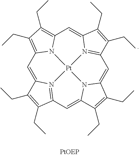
C1=C2N3=C(C=C4N5C(=CC6=N7C(=CC8=C(CC)C(CC)=C1N8[Pt]753)C(CC)=C6CC)C(CC)=C4CC)C(CC)=C2CC
